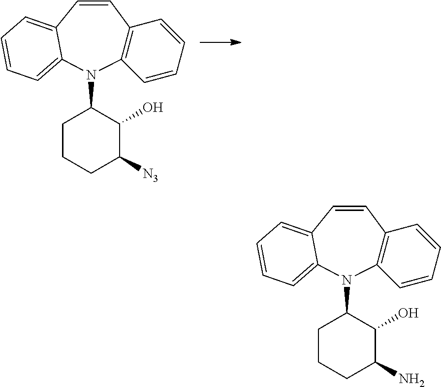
C12=C(C=CC3=CC=CC=C3N1C1CCCC([N3])C1O)C=CC=C2.C12=C(C=CC3=CC=CC=C3N1C1CCCC(N)C1O)C=CC=C2
